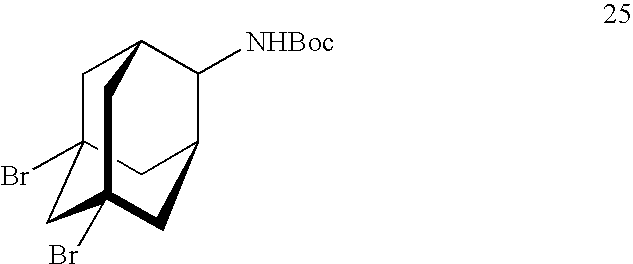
C1C2(Br)CC3(Br)CC(C([NHBoc])C1C3)C2
